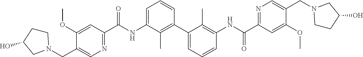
C1(OC)=CC(C(NC2=CC=CC(C3=CC=CC(NC(C4=NC=C(CN5CCC(O)C5)C(OC)=C4)=O)=C3C)=C2C)=O)=NC=C1CN1CCC(O)C1
